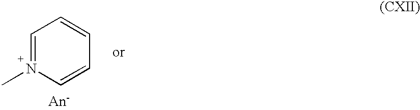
C1=[N+](C)C=CC=C1
